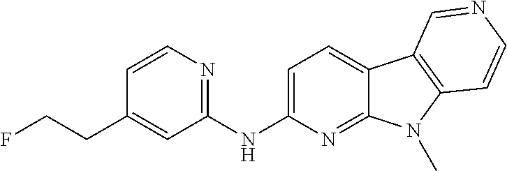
N(C1=CC=C2C(=N1)N(C)C1=C2C=NC=C1)C1=NC=CC(CCF)=C1
